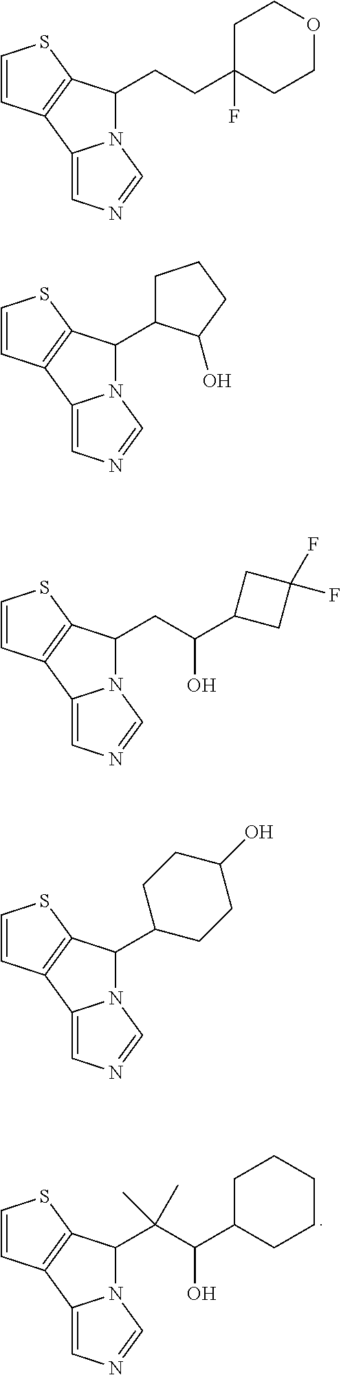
C1(C(C(C2CCCCC2)O)(C)C)N2C(=CN=C2)C2=C1SC=C2.C1(CCC2(F)CCOCC2)N2C(=CN=C2)C2=C1SC=C2.C1(C2CCCC2O)N2C(=CN=C2)C2=C1SC=C2.C1(CC(C2CC(F)(F)C2)O)N2C(=CN=C2)C2=C1SC=C2.C1(C2CCC(O)CC2)N2C(=CN=C2)C2=C1SC=C2
